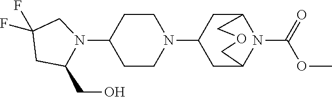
C1(N2CC(F)(F)CC2CO)CCN(C2CC3N(C(=O)OC)C(C2)COC3)CC1
